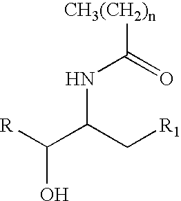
N(C(C[R1])C([R])O)C(=O)[CH3(CH2)n]
